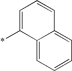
*C1=CC=CC2=CC=CC=C12
